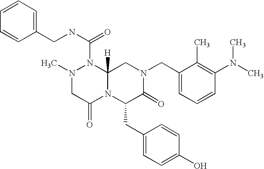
C1=CC(CNC(=O)N2N(C)CC(=O)N3C2([H])CN(CC2=CC=CC(N(C)C)=C2C)C(=O)C3CC2=CC=C(O)C=C2)=CC=C1
